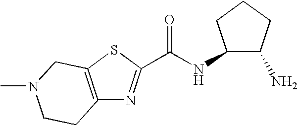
C12=C(SC(C(NC3C(N)CCC3)=O)=N1)CN(C)CC2
